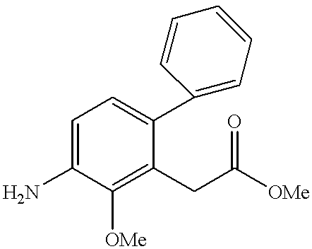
C1=C(N)C([OMe])=C(CC([OMe])=O)C(C2=CC=CC=C2)=C1
